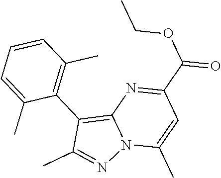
C1(C(OCC)=O)=NC2=C(C3=C(C)C=CC=C3C)C(C)=NN2C(C)=C1
